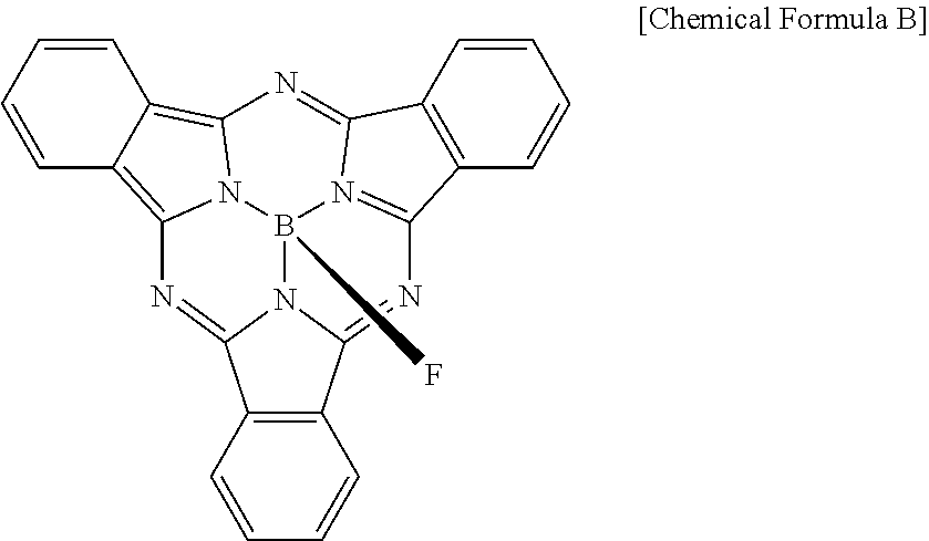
C1=CC=CC2=C3N4C(=C12)N=C1C2=C(C=CC=C2)C2=N1B4(F)N1C(=N3)C3=C(C1=N2)C=CC=C3
